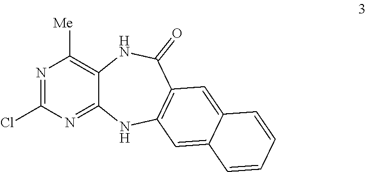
N1=C(Cl)N=C2C(=C1[Me])NC(=O)C1=C(N2)C=C2C(=C1)C=CC=C2
